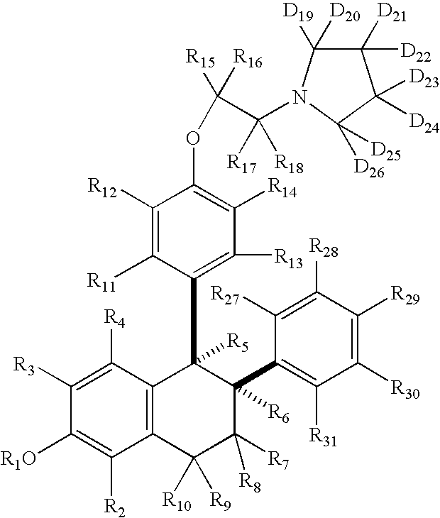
C1([R3])=C([R4])C2=C(C([R2])=C1[R1O])C([R10])([R9])C([R8])([R7])C([R6])(C1=C([R31])C([R30])=C([R29])C([R28])=C1[R27])C2([R5])C1=C([R13])C([R14])=C(OC(C([R17])([R18])N2C([D20])([D19])C([D22])([D21])C([D23])([D24])C2([D26])[D25])([R16])[R15])C([R12])=C1[R11]
